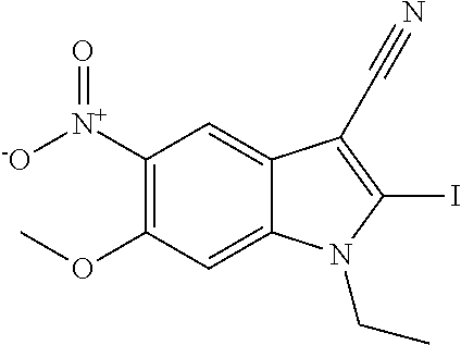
C1=C2C(=CC([N+]([-O])=O)=C1OC)C(C#N)=C(I)N2CC
